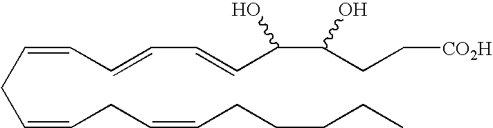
C(CC=CCC=CCCCCC)=CC=CC=CC(C(CC[CO2H])O)O
